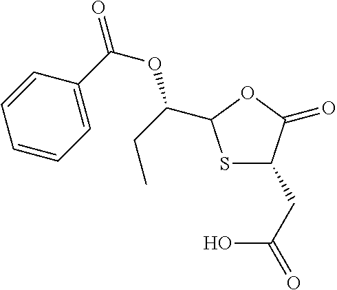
S1C(CC(=O)O)C(=O)OC1C(OC(=O)C1=CC=CC=C1)CC
